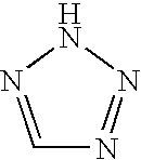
N1=NC=NN1
